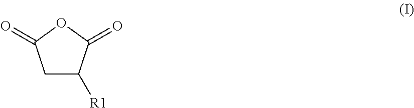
C1C([R1])C(=O)OC1=O
